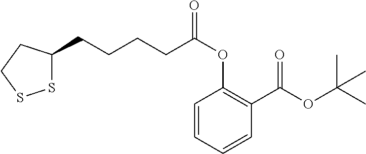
C1=CC=CC(C(OC(C)(C)C)=O)=C1OC(=O)CCCCC1SSCC1
